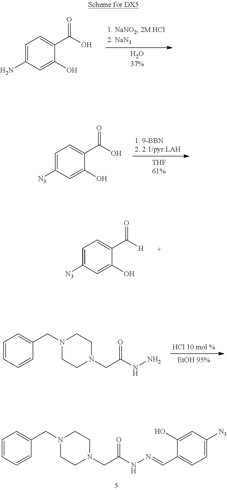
C1CN(CC(NN=CC2=CC=C([N3])C=C2O)=O)CCN1CC1=CC=CC=C1.C1=C(N)C=C(O)C(C(O)=O)=C1.C1=C([N3])C=C(O)C(C(O)=O)=C1.C1=C([N3])C=C(O)C(C([H])=O)=C1.C1CN(CC(NN)=O)CCN1CC1=CC=CC=C1
